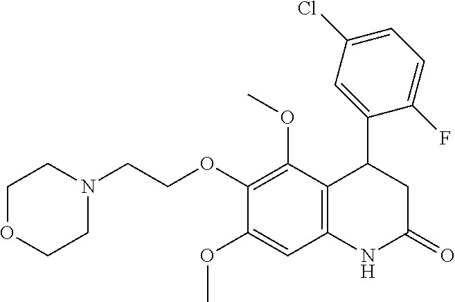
C12=C(C(OC)=C(OCCN3CCOCC3)C(OC)=C1)C(C1=CC(Cl)=CC=C1F)CC(=O)N2
